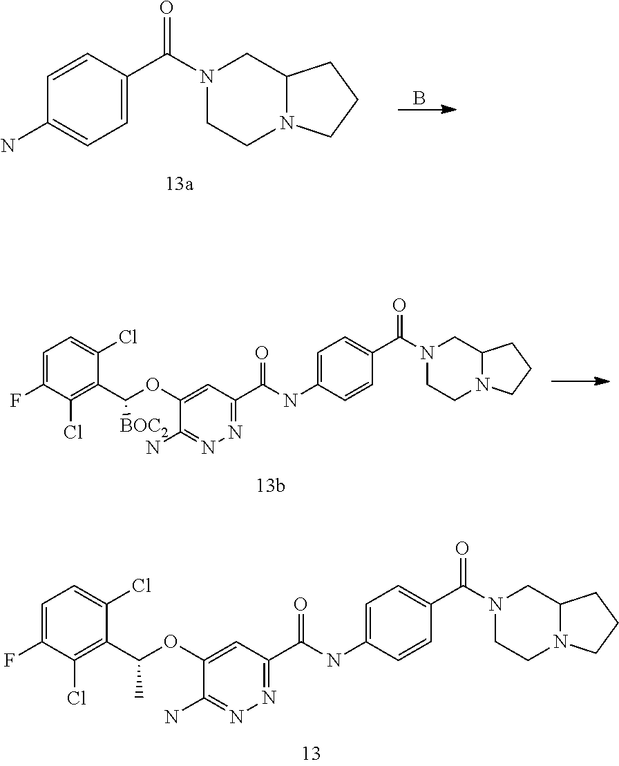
C1=C(F)C(Cl)=C(C(C)OC2=CC(C(NC3=CC=C(C(N4CCN5C(C4)CCC5)=O)C=C3)=O)=NN=C2N)C(Cl)=C1.B.C1=CC(C(N2CCN3C(C2)CCC3)=O)=CC=C1N.C1=C(F)C(Cl)=C(C([BOC2])OC2=CC(C(NC3=CC=C(C(N4CCN5C(C4)CCC5)=O)C=C3)=O)=NN=C2N)C(Cl)=C1
